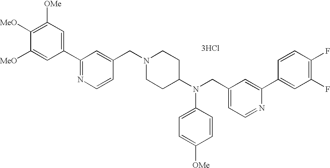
C1([OMe])=C([MeO])C([MeO])=CC(C2=NC=CC(CN3CCC(N(CC4=CC=NC(C5=CC(F)=C(F)C=C5)=C4)C4=CC=C([OMe])C=C4)CC3)=C2)=C1.[3HCl]
